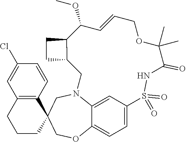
C12=CC3=CC=C1OCC1(CN2CC2C(C(OC)C=CCOC(C)(C)C(=O)NS3(=O)=O)CC2)C2=C(CCC1)C=C(Cl)C=C2
